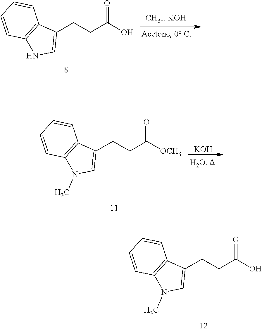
C1(CCC(O)=O)=CNC2=C1C=CC=C2.C1(CCC([OCH3])=O)=CN(C)C2=C1C=CC=C2.[KOH].C1(CCC(O)=O)=CN(C)C2=C1C=CC=C2
